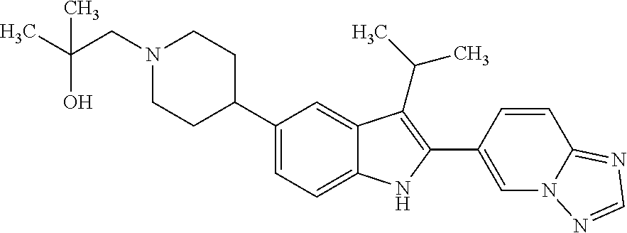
C1(C2CCN(CC(C)(O)C)CC2)=CC=C2C(=C1)C(C(C)C)=C(C1=CN3C(=NC=N3)C=C1)N2
